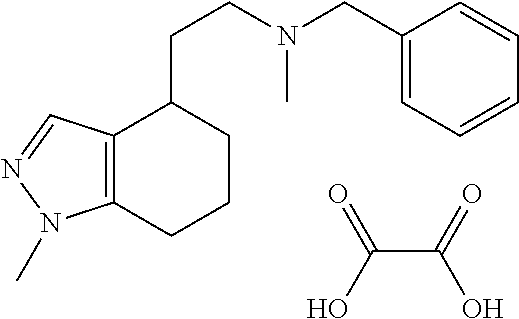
C12=C(CCCC1CCN(C)CC1=CC=CC=C1)N(C)N=C2.C(C(O)=O)(=O)O
